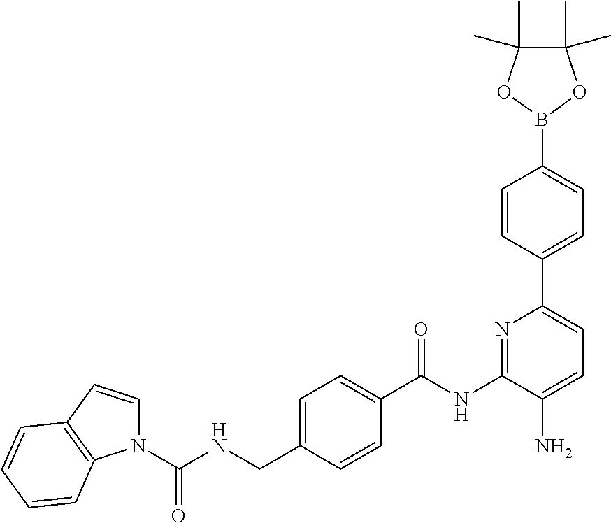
C1=C(CNC(N2C=CC3=C2C=CC=C3)=O)C=CC(C(NC2=NC(C3=CC=C(B4OC(C)(C)C(C)(C)O4)C=C3)=CC=C2N)=O)=C1
